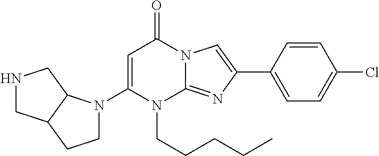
C1(N2CCC3C2CNC3)=CC(=O)N2C(=NC(C3=CC=C(Cl)C=C3)=C2)N1CCCCC
